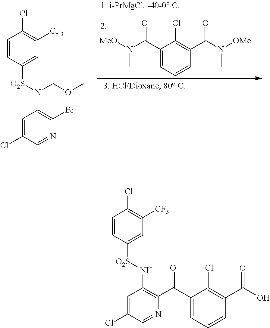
C1(C(N([MeO])C)=O)=CC=CC(C(N([OMe])C)=O)=C1Cl.C1=CC([O2S]N(C2=C(Br)N=CC(Cl)=C2)COC)=CC([CF3])=C1Cl.C1=CC([O2S]NC2=C(C(C3=CC=CC(C(O)=O)=C3Cl)=O)N=CC(Cl)=C2)=CC([CF3])=C1Cl
